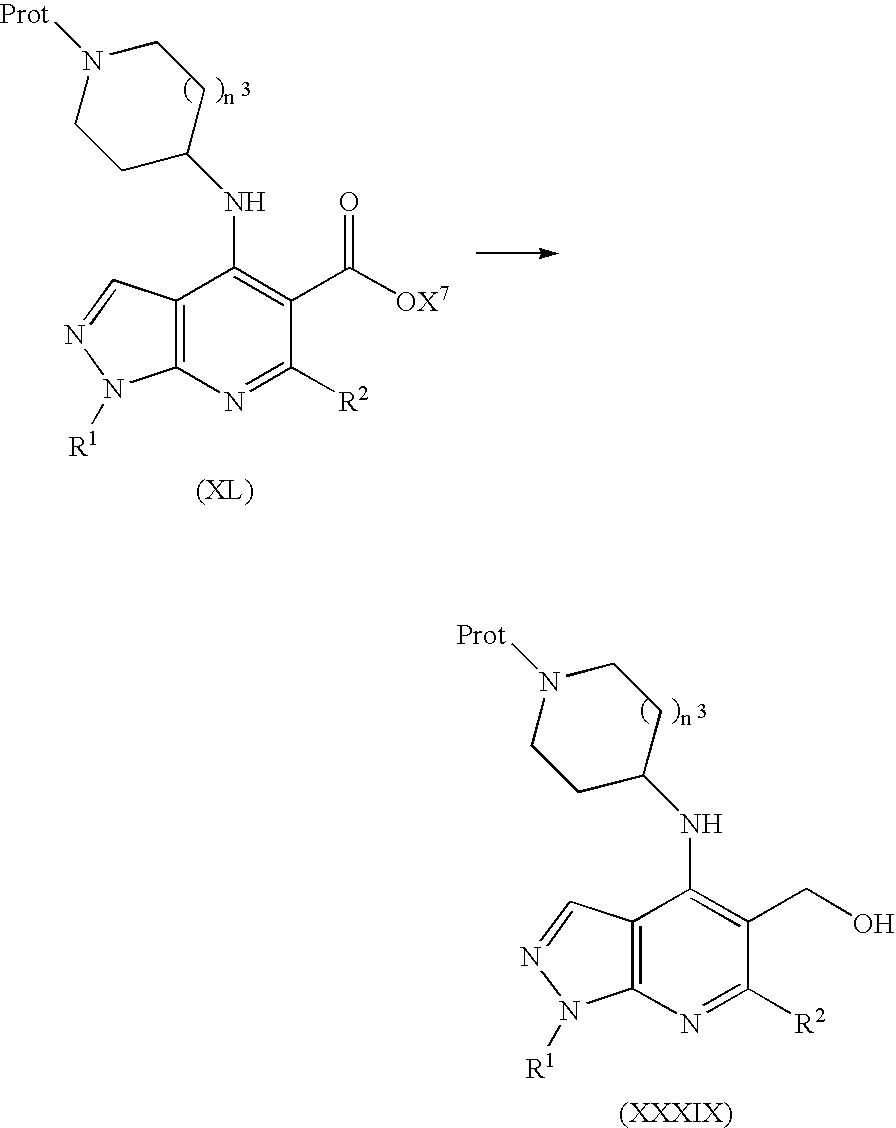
C12=C(N=C([R2])C(C([OX7])=O)=C1NC1CCN([Prot])CC1)N([R1])N=C2.C12=C(N=C([R2])C(CO)=C1NC1CCN([Prot])CC1)N([R1])N=C2
